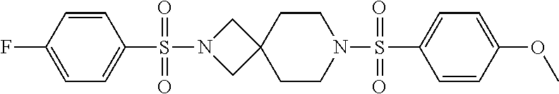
C1=C(F)C=CC(S(N2CC3(C2)CCN(S(C2=CC=C(OC)C=C2)(=O)=O)CC3)(=O)=O)=C1
